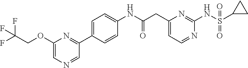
C1(CC(NC2=CC=C(C3=NC(OCC(F)(F)F)=CN=C3)C=C2)=O)=CC=NC(NS(C2CC2)(=O)=O)=N1
